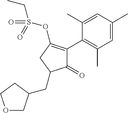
C1(=O)C(C2=C(C)C=C(C)C=C2C)=C(OS(=O)(CC)=O)CC1CC1COCC1
